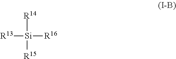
[R14][Si]([R15])([R16])[R13]
